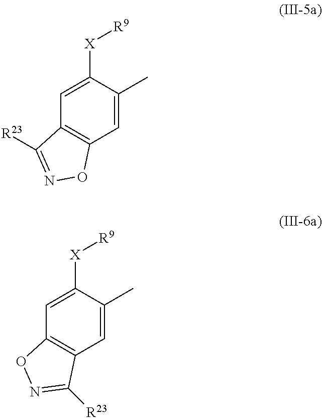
C1=C([X][R9])C(C)=CC2=C1C([R23])=NO2.C1=C([X][R9])C(C)=CC2=C1ON=C2[R23]
